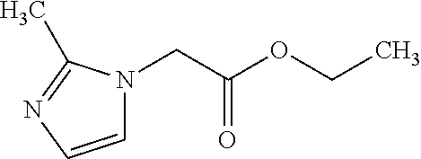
C1=CN=C(C)N1CC(OCC)=O
